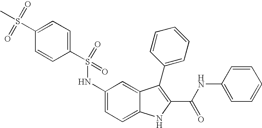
C1(S(NC2=CC=C3C(=C2)C(C2=CC=CC=C2)=C(C(NC2=CC=CC=C2)=O)N3)(=O)=O)=CC=C(S(C)(=O)=O)C=C1
